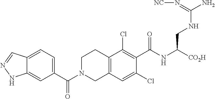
C1(C(N2CC3=C(CC2)C(Cl)=C(C(NC([CO2H])CNC(N)=N[NC])=O)C(Cl)=C3)=O)=CC=C2C(=C1)NN=C2
